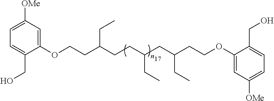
C1([OMe])=CC=C(CO)C(OCCC(CCC(CC(CCOC2=CC([OMe])=CC=C2CO)CC)CC)CC)=C1
